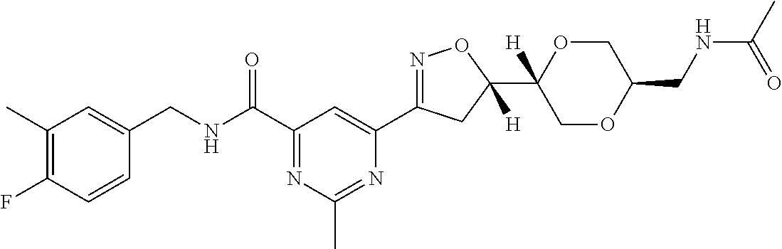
C1(C)=C(F)C=CC(CNC(C2=NC(C)=NC(C3=NOC(C4([H])COC(CNC(C)=O)CO4)([H])C3)=C2)=O)=C1
